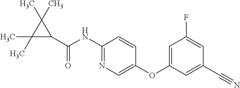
C1(C(NC2=NC=C(OC3=CC(F)=CC(C#N)=C3)C=C2)=O)C(C)(C)C1(C)C
